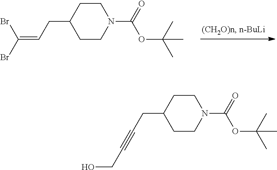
C(=C(Br)Br)CC1CCN(C(=O)OC(C)(C)C)CC1.C(CC1CCN(C(=O)OC(C)(C)C)CC1)#CCO
